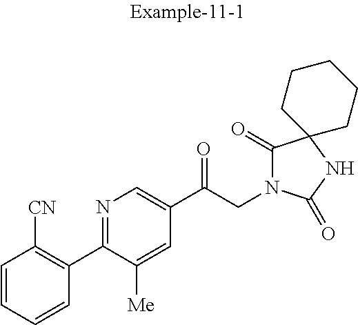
C1=CC=CC(C2=NC=C(C(CN3C(=O)C4(NC3=O)CCCCC4)=O)C=C2[Me])=C1[CN]
